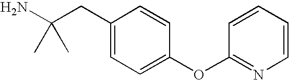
C1(CC(N)(C)C)=CC=C(OC2=NC=CC=C2)C=C1
